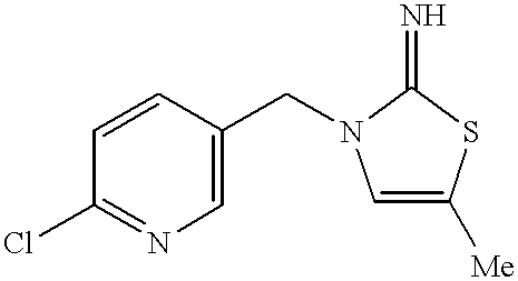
C1=CC(CN2C=C([Me])SC2=N)=CN=C1Cl
